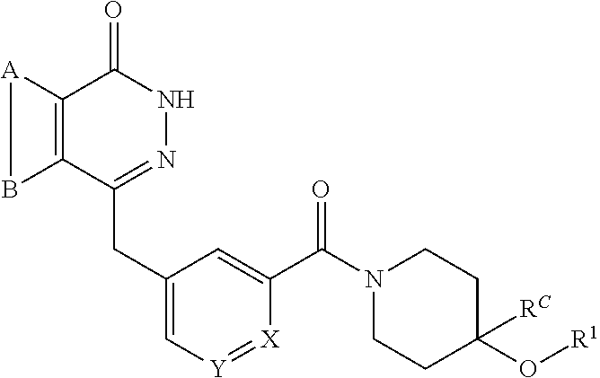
C12=C(C(CC3=C[Y]=[X]C(C(N4CCC(O[R1])([RC])CC4)=O)=C3)=NNC1=O)B[A]2
